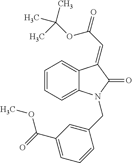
C(C1=CC(C(OC)=O)=CC=C1)N1C2=CC=CC=C2C(=CC(=O)OC(C)(C)C)C1=O
